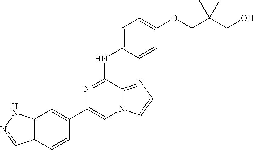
C1(C2=CC3=C(C=C2)C=NN3)=CN2C(=NC=C2)C(NC2=CC=C(OCC(CO)(C)C)C=C2)=N1
